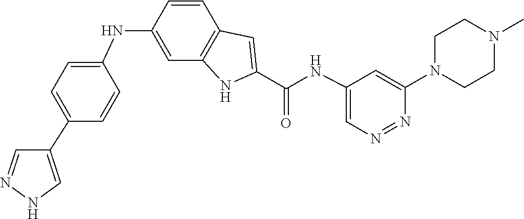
N1=NC(N2CCN(C)CC2)=CC(NC(C2=CC3=C(C=C(NC4=CC=C(C5=CNN=C5)C=C4)C=C3)N2)=O)=C1
